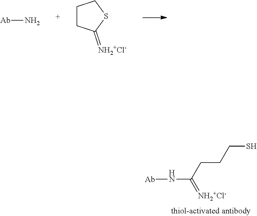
[Ab]N.C1CC(=[NH2+Cl-])SC1.[Ab]NC(CCCS)=[NH2+Cl-]
